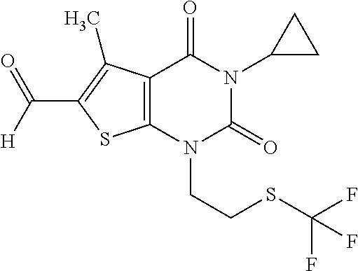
C12=C(N(CCSC(F)(F)F)C(=O)N(C3CC3)C1=O)SC(C([H])=O)=C2C
